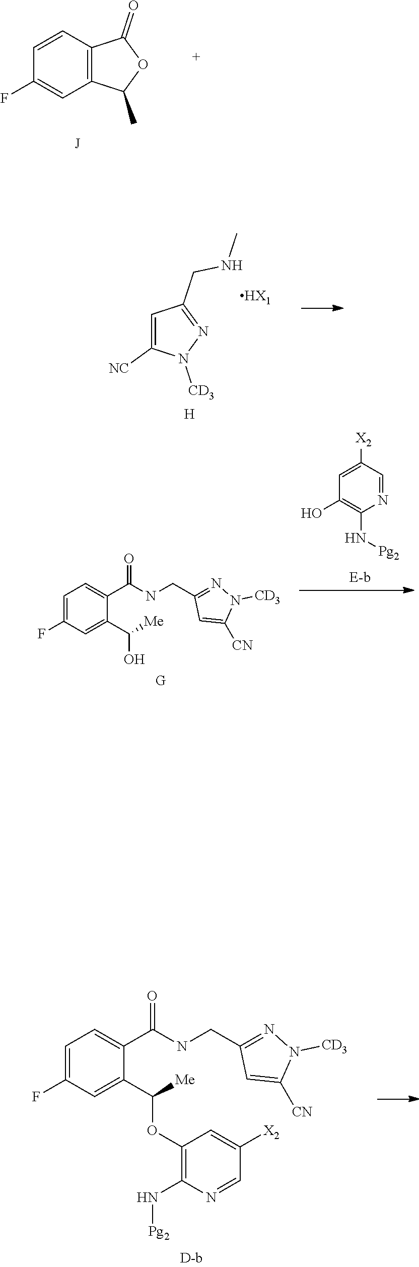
C12=C(C=CC(F)=C1)C(=O)OC2C.C1=C([NC])N([CD3])N=C1CNC.[HX1].[H].C1=C(F)C=C(C([Me])O)C(C(NCC2=NN([CD3])C([CN])=C2)=O)=C1.[G].N1=CC([X2])=CC(O)=C1N[Pg2].C1=C(F)C=C(C([Me])OC2=C(N[Pg2])N=CC([X2])=C2)C(C(NCC2=NN([CD3])C([CN])=C2)=O)=C1
